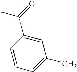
CC(C1=CC(C)=CC=C1)=O
